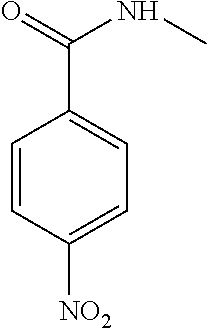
C1=CC([NO2])=CC=C1C(=O)NC
